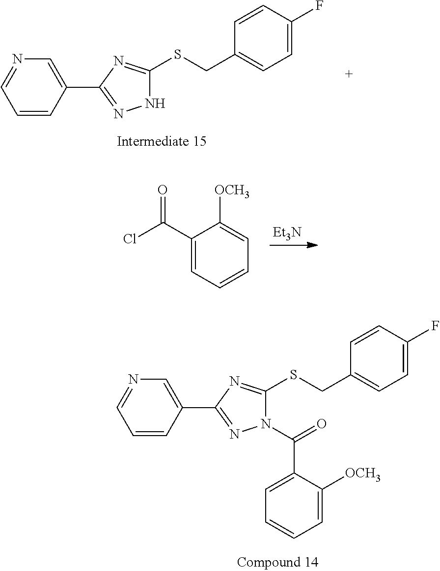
C1=CC(C2=NN(C(C3=CC=CC=C3[OCH3])=O)C(SCC3=CC=C(F)C=C3)=N2)=CN=C1.C1=CC(C2=NNC(SCC3=CC=C(F)C=C3)=N2)=CN=C1.[Et3N].C1(C(Cl)=O)=CC=CC=C1[OCH3]
